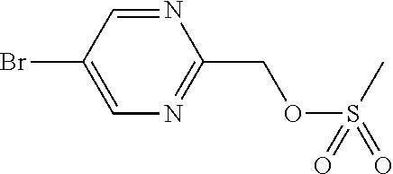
C1(Br)=CN=C(COS(C)(=O)=O)N=C1
